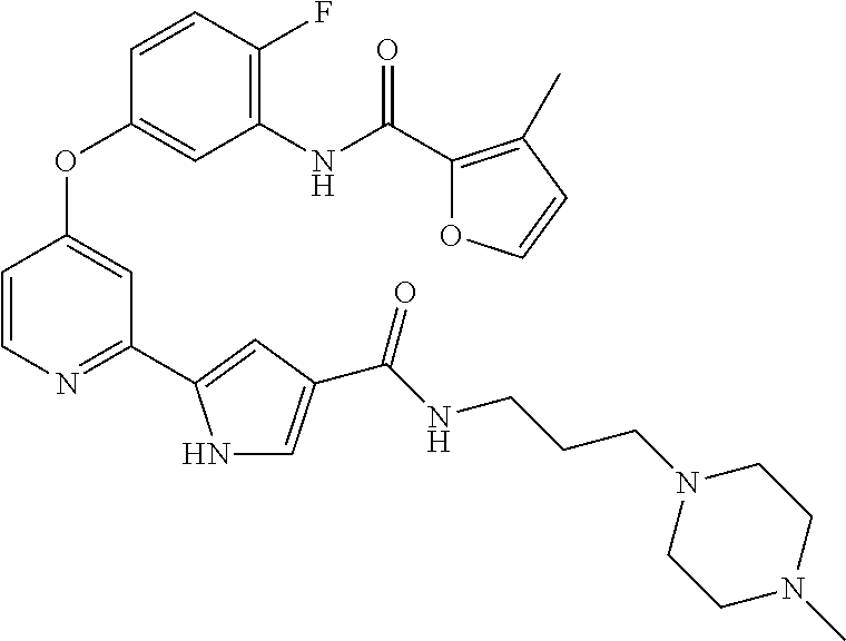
C1(F)=C(NC(C2=C(C)C=CO2)=O)C=C(OC2=CC(C3=CC(C(NCCCN4CCN(C)CC4)=O)=CN3)=NC=C2)C=C1
